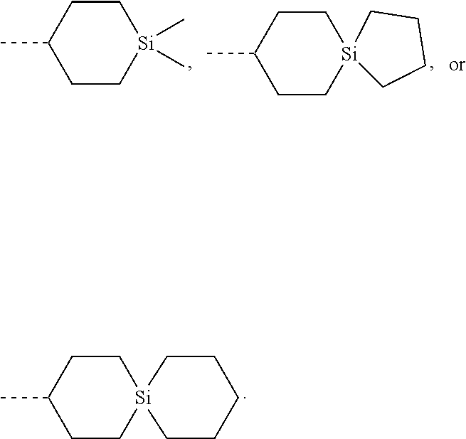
C1CC(C)CC[Si]12CCCCC2.C1CC(C)CC[Si]1(C)C.C1CC(C)CC[Si]12CCCC2
